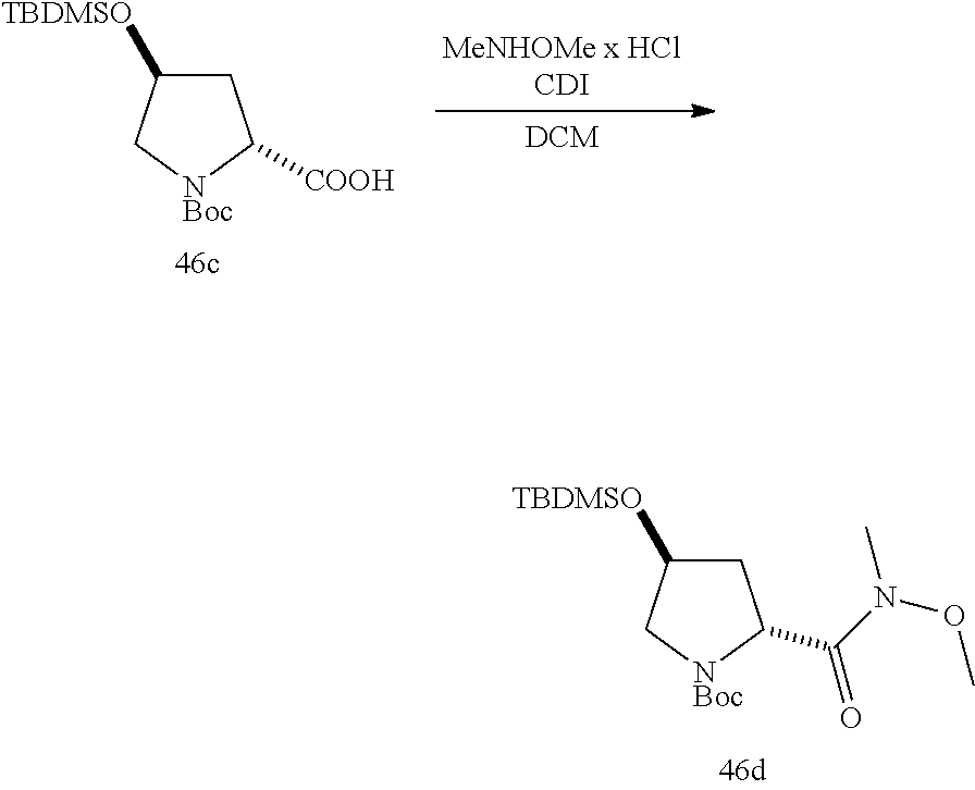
C1C([TBDMSO])C[NBoc]C1C(N(OC)C)=O.C1C([TBDMSO])C[NBoc]C1[COOH]
